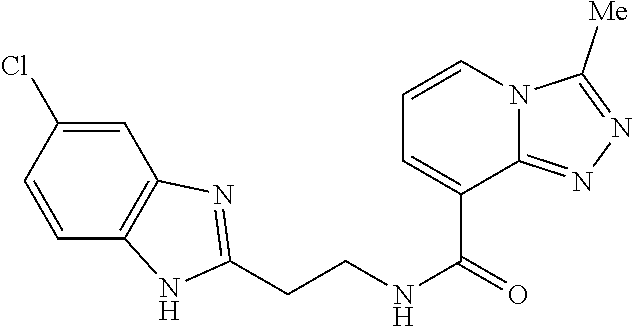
C1=C(Cl)C=CC2=C1N=C(CCNC(=O)C1=CC=CN3C1=NN=C3[Me])N2
